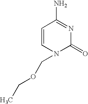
C1=CC(N)=NC(=O)N1COCC
